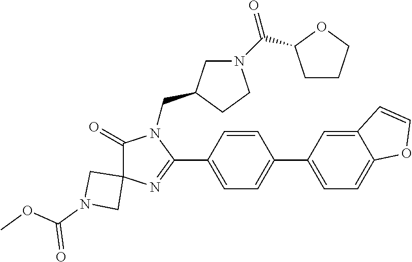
C1(=O)C2(N=C(C3=CC=C(C4=CC=C5C(=C4)C=CO5)C=C3)N1CC1CN(C(=O)C3CCCO3)CC1)CN(C(OC)=O)C2
